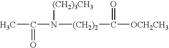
CC(N([(CH2)2]C([OCH2CH3])=O)[(CH2)3CH3])=O
